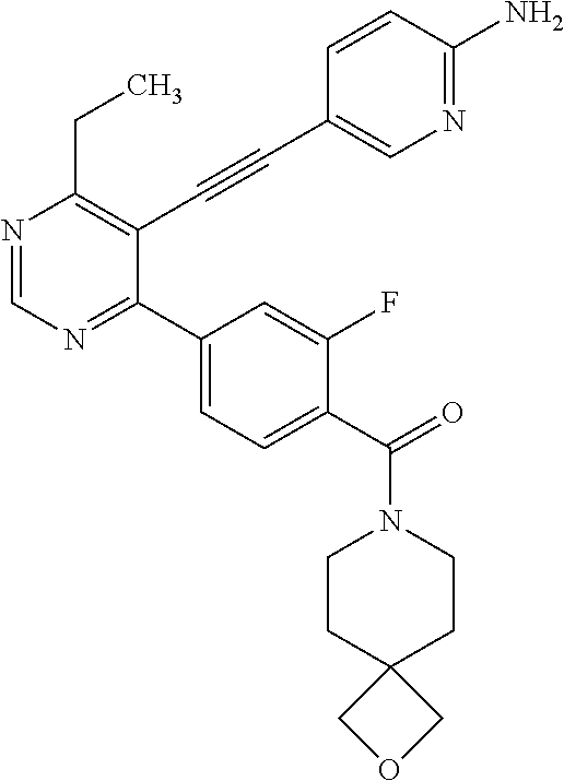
N1=CN=C(C2=CC=C(C(=O)N3CCC4(CC3)COC4)C(F)=C2)C(C#CC2=CN=C(N)C=C2)=C1CC
